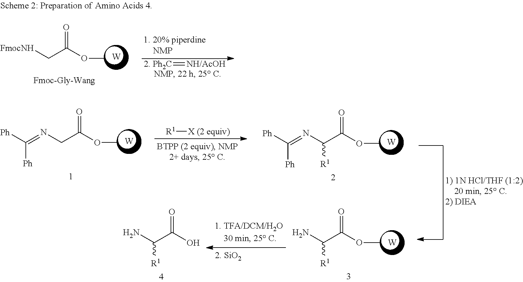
C(C(OC)=O)[FmocNH].[W].[2. Ph2C]=[NH/AcOH].C(C(OC)=O)N=C([Ph])[Ph].[W].C(C(OC)=O)(N=C([Ph])[Ph])[R1].[W].C(C(OC)=O)(N)[R1].[W].[R1][X (2 equiv)].C(C(O)=O)(N)[R1]
